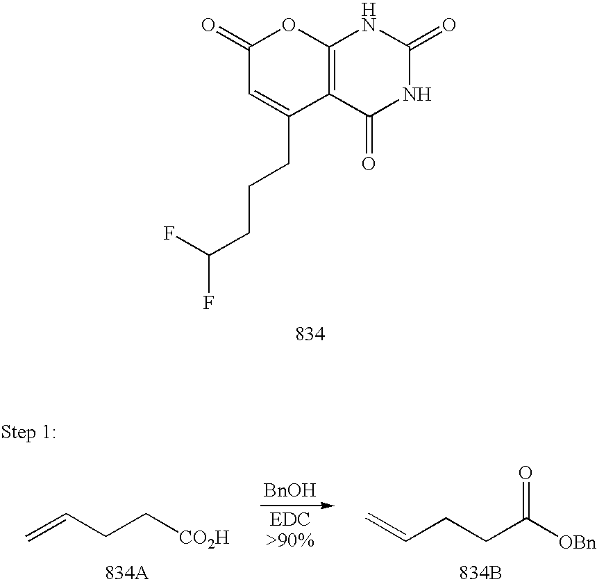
[BnOH].C=CCC[CO2H].[834B].C=CCCC([OBn])=O.C1(=O)C=C(CCCC(F)F)C2=C(O1)NC(=O)NC2=O
